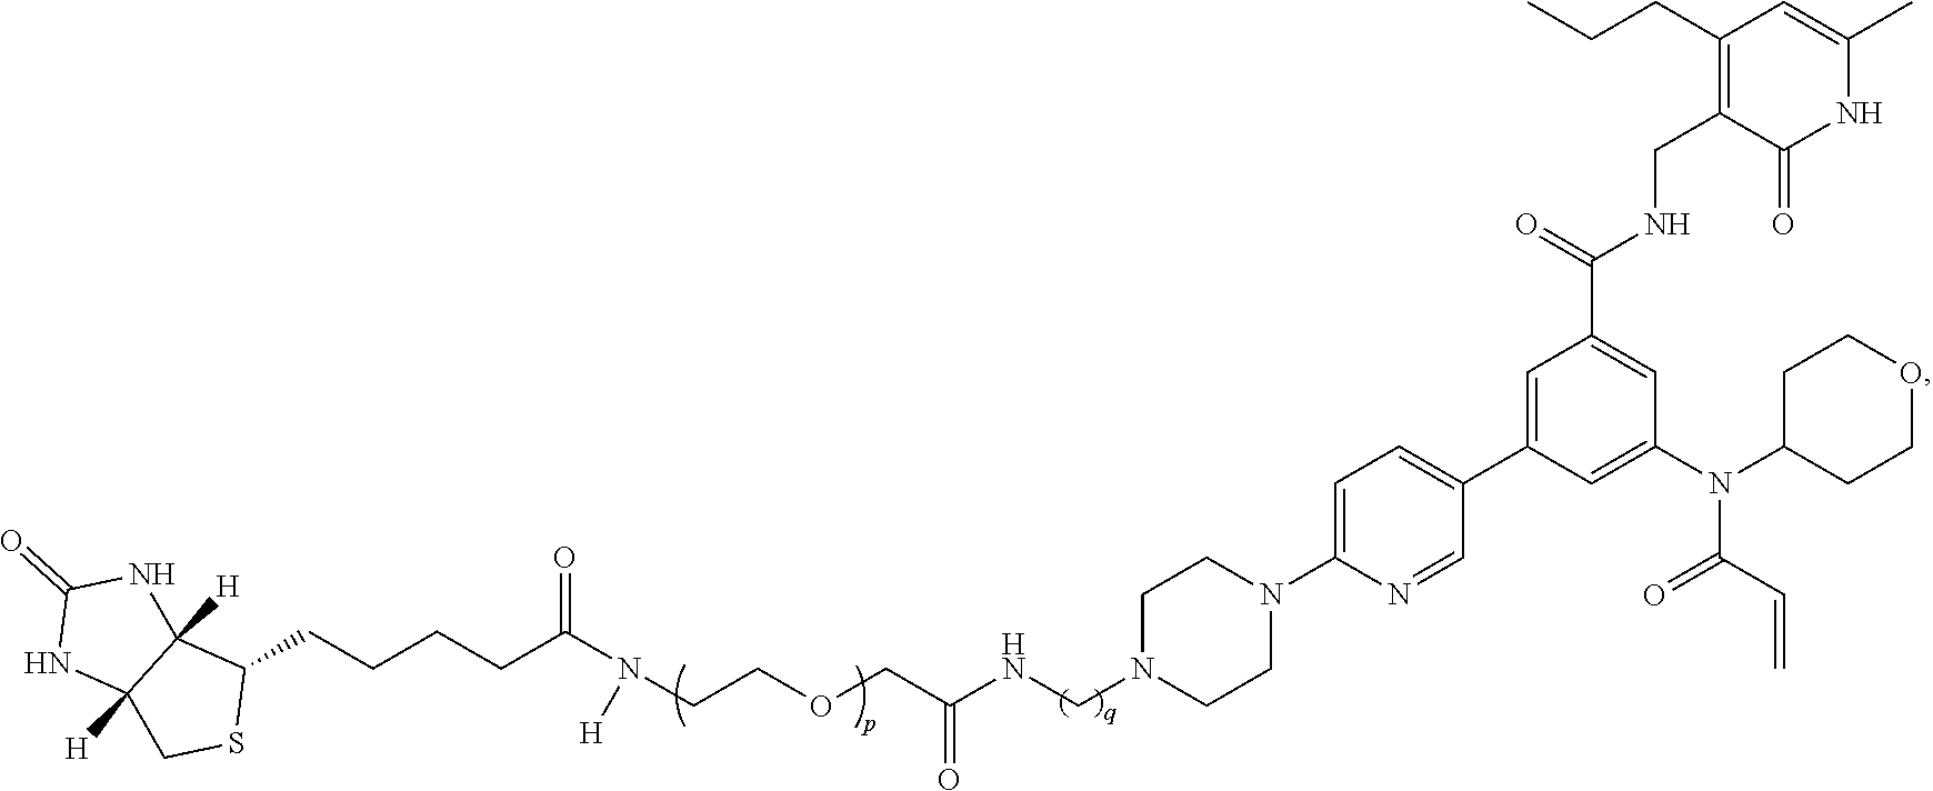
C(CCCC(N([H])CCOCC(=O)NCN1CCN(C2=CC=C(C3=CC(C(=O)NCC4=C(CCC)C=C(C)NC4=O)=CC(N(C4CCOCC4)C(C=C)=O)=C3)C=N2)CC1)=O)C1C2([H])C([H])(CS1)NC(=O)N2
